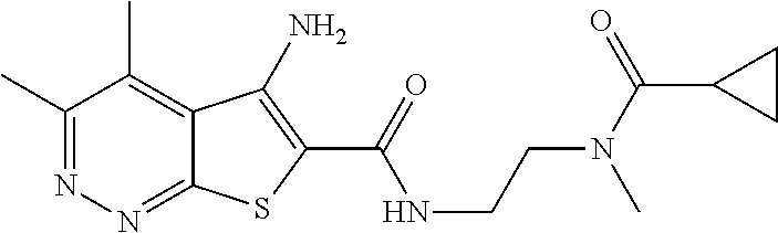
C1(C)=NN=C2C(=C1C)C(N)=C(C(=O)NCCN(C(C1CC1)=O)C)S2
